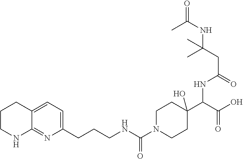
C1CNC2=NC(CCCNC(N3CCC(C(C(=O)O)NC(CC(C)(NC(C)=O)C)=O)(O)CC3)=O)=CC=C2C1
